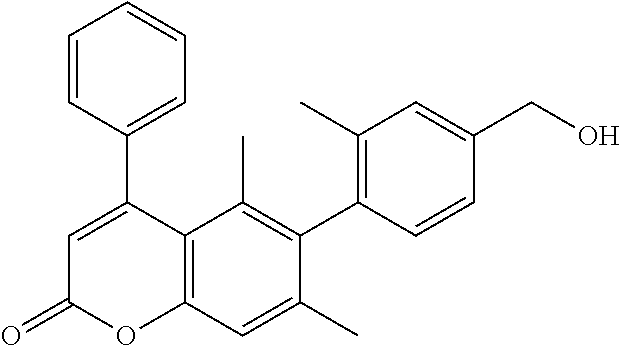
C1(C2=CC(=O)OC3=C2C(C)=C(C2=C(C)C=C(CO)C=C2)C(C)=C3)=CC=CC=C1
